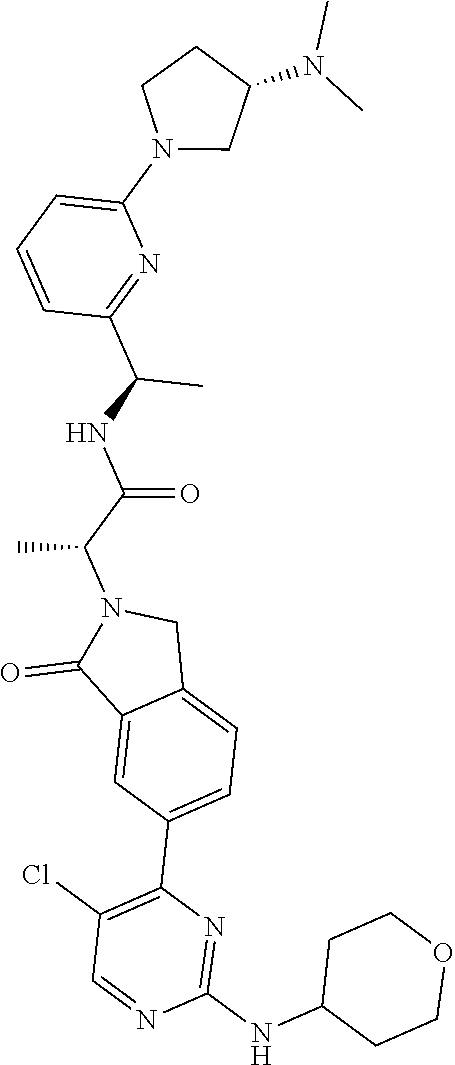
C1(N2CC(N(C)C)CC2)=CC=CC(C(NC(C(N2C(=O)C3=CC(C4=C(Cl)C=NC(NC5CCOCC5)=N4)=CC=C3C2)C)=O)C)=N1
